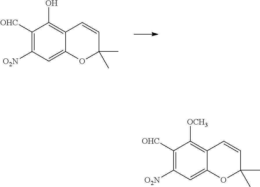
C1([OHC])=C([O2N])C=C2C(=C1O)C=CC(C)(C)O2.C1([OHC])=C([O2N])C=C2C(=C1[OCH3])C=CC(C)(C)O2
